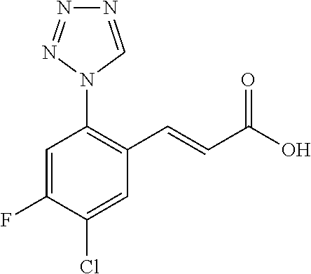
C1=C(F)C(Cl)=CC(C=CC(O)=O)=C1N1N=NN=C1
